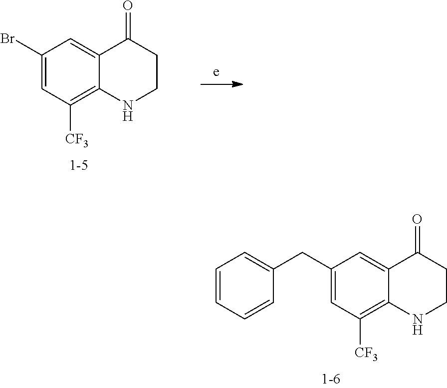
C1(Br)=CC([CF3])=C2C(=C1)C(=O)CCN2.C1(CC2=CC=CC=C2)=CC([CF3])=C2C(=C1)C(=O)CCN2
